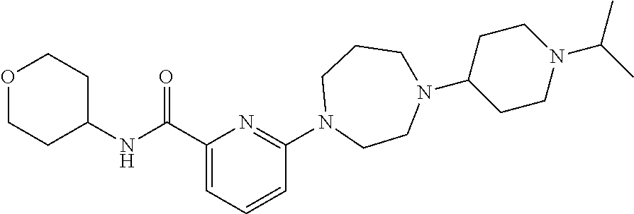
C1(C(NC2CCOCC2)=O)=CC=CC(N2CCN(C3CCN(C(C)C)CC3)CCC2)=N1
